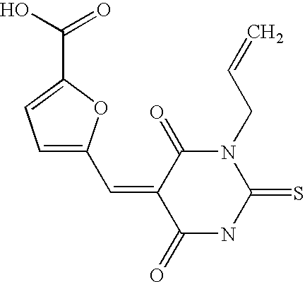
C(=C1C(=O)N(CC=C)C(=S)NC1=O)C1=CC=C(C(=O)O)O1
